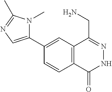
C1(C2=CN=C(C)N2C)=CC2=C(C=C1)C(=O)NN=C2CN
